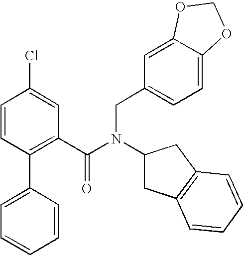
C1(C2=CC=CC=C2)=C(C(N(CC2=CC=C3C(=C2)OCO3)C2CC3=C(C2)C=CC=C3)=O)C=C(Cl)C=C1
